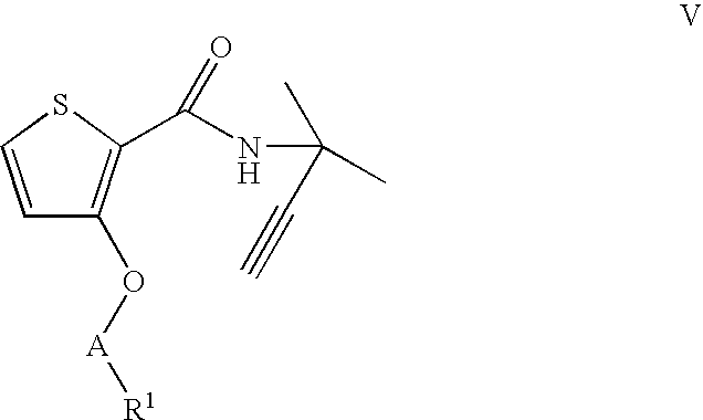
C1=CSC(C(NC(C)(C)C#C)=O)=C1O[A][R1]
